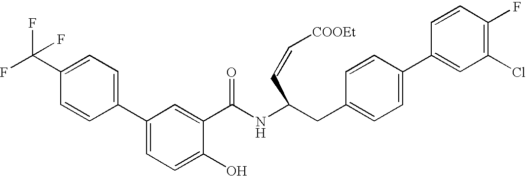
OC1=CC=C(C2=CC=C(C(F)(F)F)C=C2)C=C1C(NC(CC1=CC=C(C2=CC(Cl)=C(F)C=C2)C=C1)C=C[COOEt])=O
